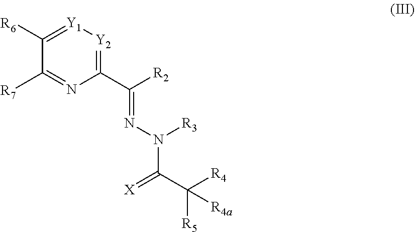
C(C([R5])([R4])[R4a])(=[X])N([R3])N=C(C1=[Y2][Y1]=C([R6])C([R7])=N1)[R2]
